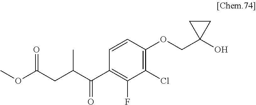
C1(C(C(CC(OC)=O)C)=O)=C(F)C(Cl)=C(OCC2(O)CC2)C=C1
